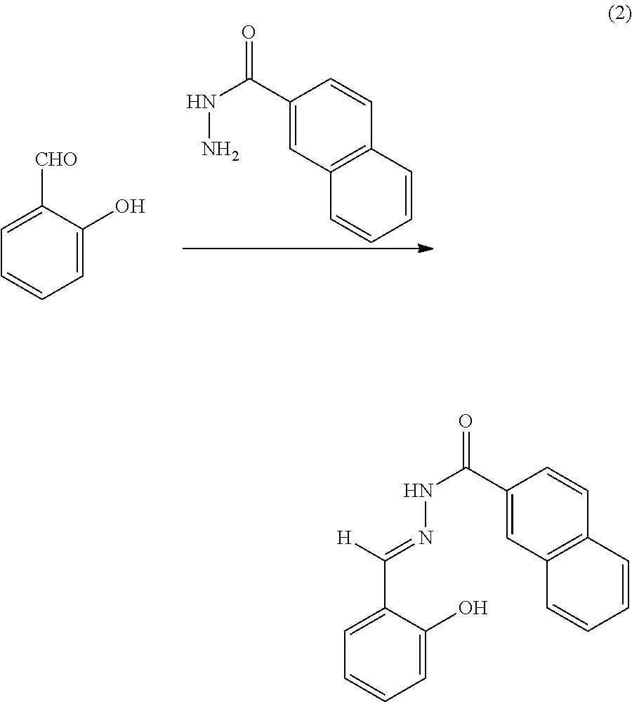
C1(C(NN)=O)=CC2=C(C=C1)C=CC=C2.C1=C([CHO])C(O)=CC=C1.C1=C(C(=NNC(C2=CC3=C(C=C2)C=CC=C3)=O)[H])C(O)=CC=C1
